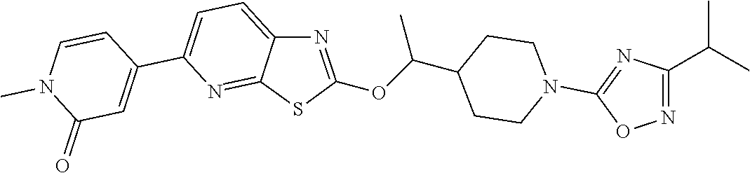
C1=C(C2=CC(=O)N(C)C=C2)N=C2C(=C1)N=C(OC(C1CCN(C3=NC(C(C)C)=NO3)CC1)C)S2
